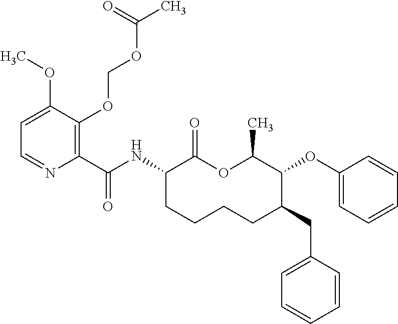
C1=C(OC)C(OCOC(C)=O)=C(C(NC2C(=O)OC(C)C(OC3=CC=CC=C3)C(CC3=CC=CC=C3)CCCC2)=O)N=C1
